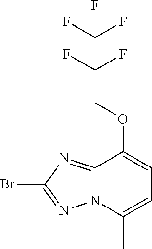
C12=NC(Br)=NN1C(C)=CC=C2OCC(F)(F)C(F)(F)F
